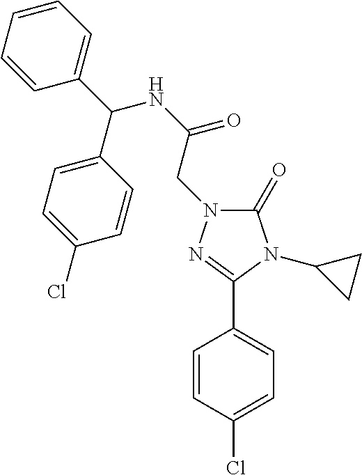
C1(=O)N(CC(NC(C2=CC=CC=C2)C2=CC=C(Cl)C=C2)=O)N=C(C2=CC=C(Cl)C=C2)N1C1CC1
